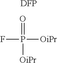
FP([OiPr])([OiPr])=O.[DFP]
